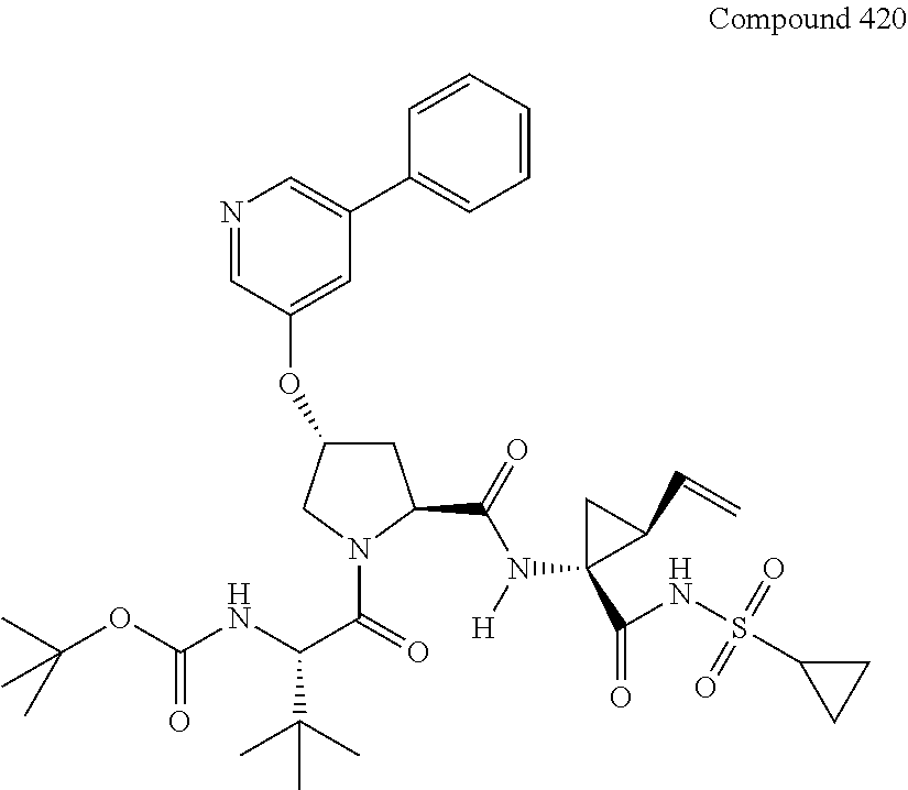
C1C(OC2=CC(C3=CC=CC=C3)=CN=C2)CN(C(=O)C(NC(OC(C)(C)C)=O)C(C)(C)C)C1C(=O)N([H])C1(C(NS(C2CC2)(=O)=O)=O)C(C=C)C1
